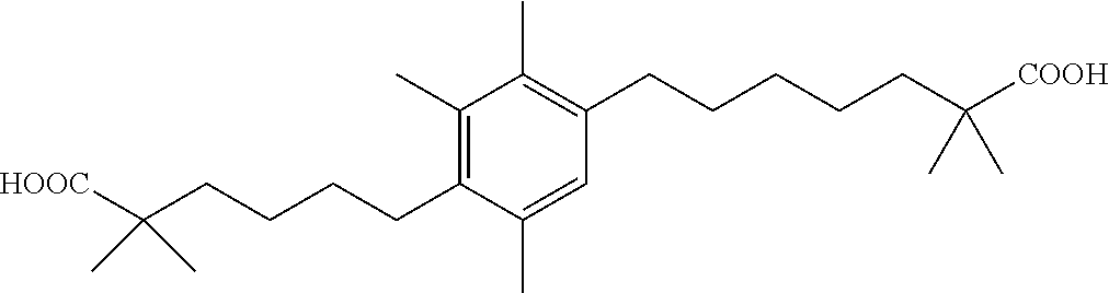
C1(CCCCC(C)(C)[HOOC])=C(C)C(C)=C(CCCCCC(C)(C)[COOH])C=C1C
